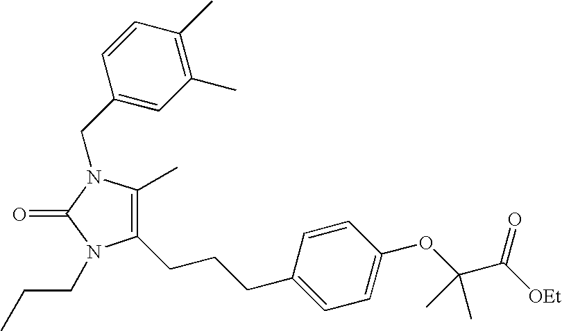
C1(CCCC2=CC=C(OC(C([OEt])=O)(C)C)C=C2)=C(C)N(CC2=CC(C)=C(C)C=C2)C(=O)N1CCC
